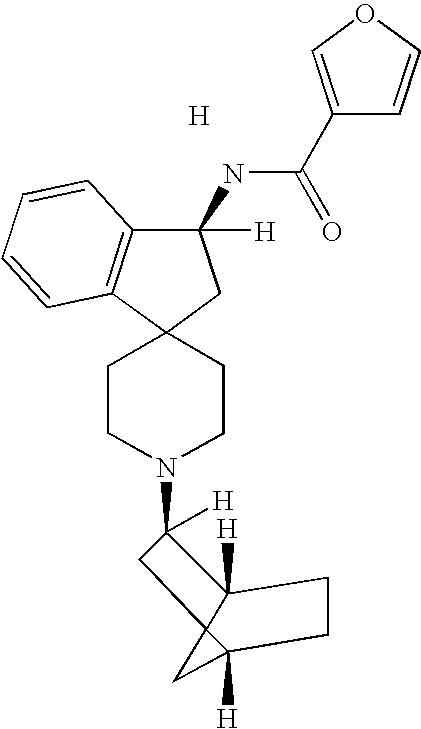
[H].C1CN(C2([H])C3([H])C4(C([H])(C4)CC3)C2)CCC12C1=C(C(NC(=O)C3=COC=C3)([H])C2)C=CC=C1
